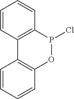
C1=CC=CC2=C1C1=C(C=CC=C1)P(Cl)O2
